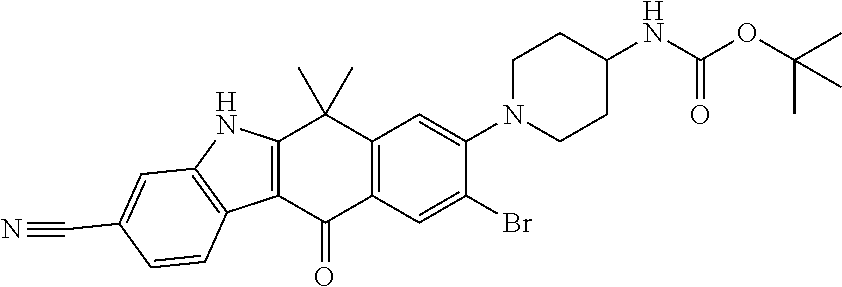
C12=C(C(=O)C3=C(C1(C)C)C=C(N1CCC(NC(=O)OC(C)(C)C)CC1)C(Br)=C3)C1=C(N2)C=C(C#N)C=C1
